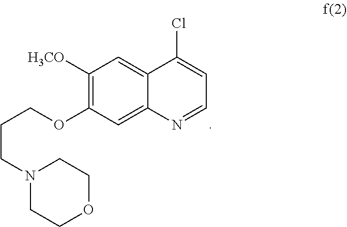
C1([H3CO])=C(OCCCN2CCOCC2)C=C2C(=C1)C(Cl)=CC=N2
